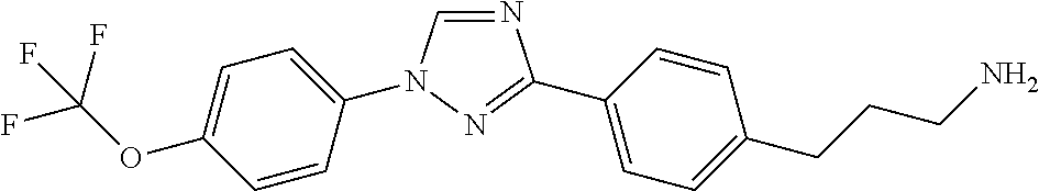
C1=C(OC(F)(F)F)C=CC(N2C=NC(C3=CC=C(CCCN)C=C3)=N2)=C1
